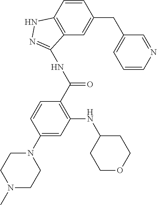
C1(N2CCN(C)CC2)=CC(NC2CCOCC2)=C(C(NC2=NNC3=C2C=C(CC2=CC=CN=C2)C=C3)=O)C=C1
